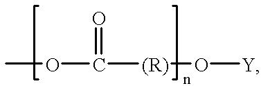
COC([(R)]O[Y])=O
